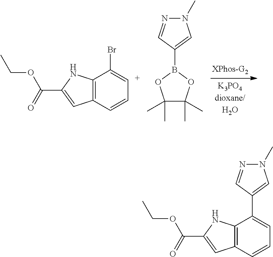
C12=C(C=C[C+]=C1Br)C=C(C(=O)OCC)N2.B1(C2=CN(C)N=C2)OC(C)(C)C(C)(C)O1.C12=C(C=CC=C1C1=CN(C)N=C1)C=C(C(=O)OCC)N2
